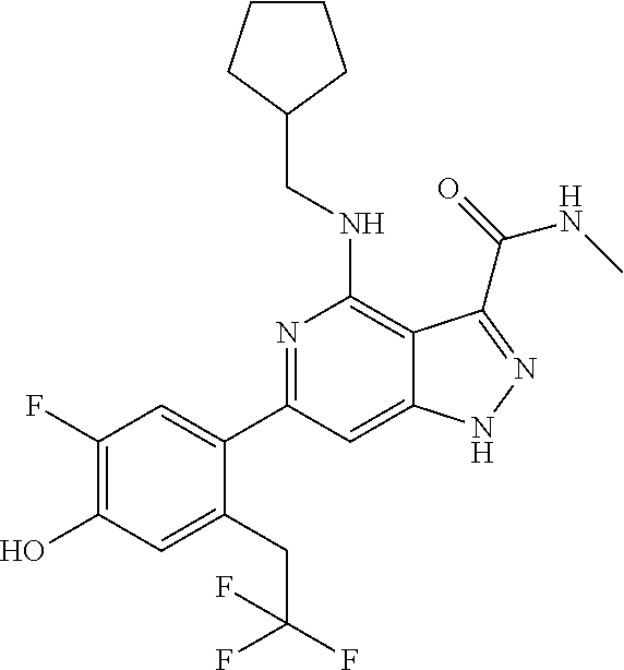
C1(CNC2=C3C(=CC(C4=CC(F)=C(O)C=C4CC(F)(F)F)=N2)NN=C3C(=O)NC)CCCC1
